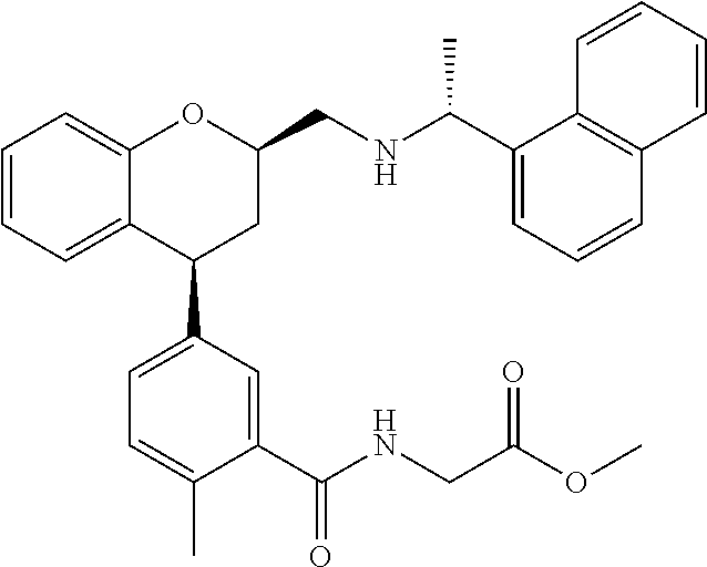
C1C(CNC(C2=CC=CC3=C2C=CC=C3)C)OC2=CC=CC=C2C1C1=CC=C(C)C(C(NCC(OC)=O)=O)=C1
